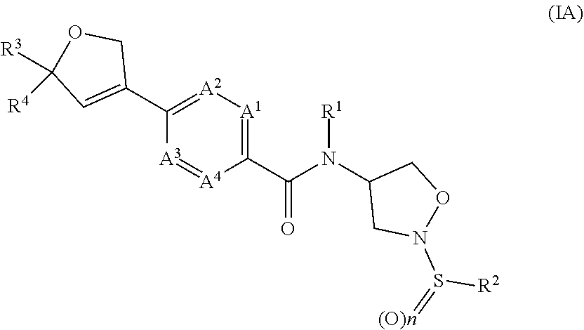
C1(C(N(C2CN(S(=[(O)n])[R2])OC2)[R1])=O)=[A1][A2]=C(C2=CC([R3])([R4])OC2)[A3]=[A4]1
